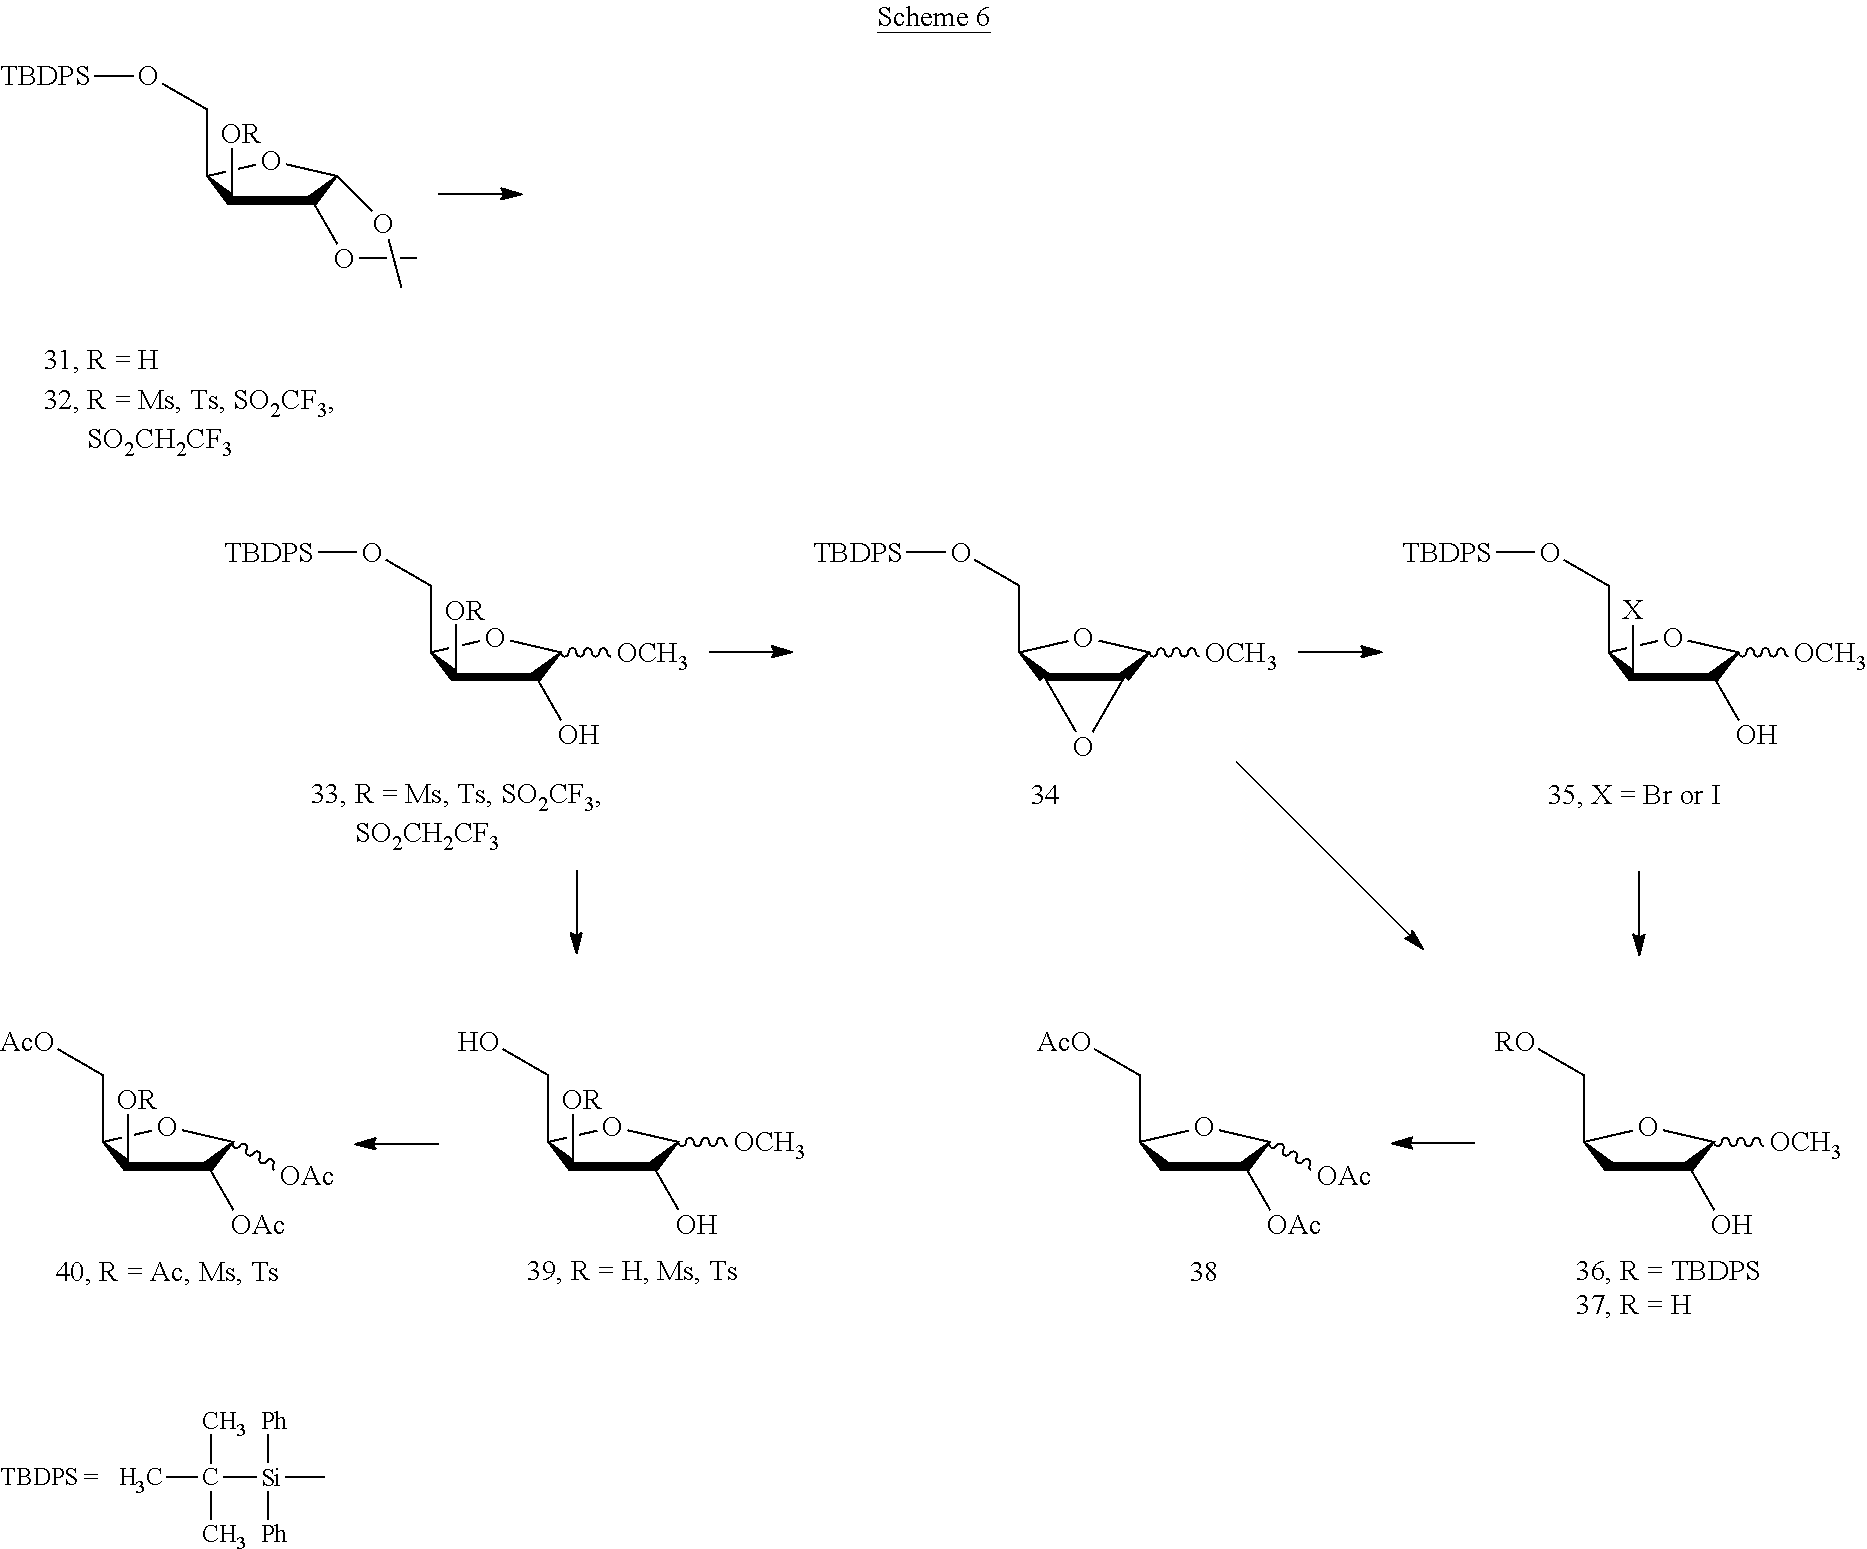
C1(OC)C([OR])C(CO[TBDPS])OC1OC.C1(O)C([OR])C(CO[TBDPS])OC1[OCH3].C12C(C(CO[TBDPS])OC1[OCH3])O2.C1(O)C([X])C(CO[TBDPS])OC1[OCH3].C1([OAc])C([OR])C(C[AcO])OC1[OAc].C1(O)C([OR])C(CO)OC1[OCH3].C1([OAc])CC(C[AcO])OC1[OAc].C1(O)CC(C[RO])OC1[OCH3].CC([Si](C)([Ph])[Ph])(C)C
